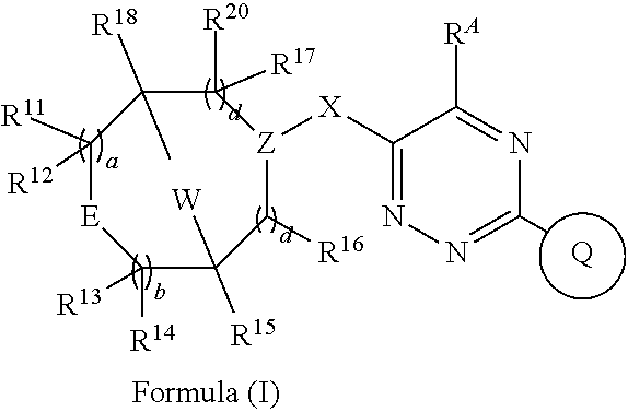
C1([R16])[Z]([X]C2=NN=C([Q])N=C2[RA])C([R20])([R17])C([R18])(C)C([R11])([R12])[E]C([R14])([R13])C1([R15])[W]
